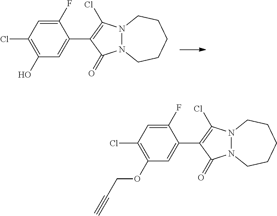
C1(O)=C(Cl)C=C(F)C(C2=C(Cl)N3N(C2=O)CCCCC3)=C1.C1(OCC#C)=C(Cl)C=C(F)C(C2=C(Cl)N3N(C2=O)CCCCC3)=C1
